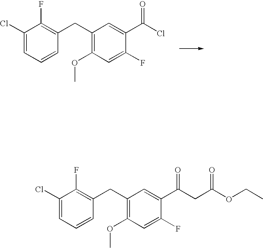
C1(Cl)=CC=CC(CC2=C(OC)C=C(F)C(C(Cl)=O)=C2)=C1F.C1(Cl)=CC=CC(CC2=C(OC)C=C(F)C(C(CC(OCC)=O)=O)=C2)=C1F
